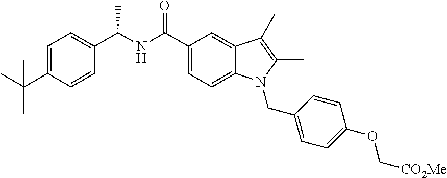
C1=C(C(C)(C)C)C=CC(C(NC(C2=CC=C3C(=C2)C(C)=C(C)N3CC2=CC=C(OC[CO2Me])C=C2)=O)C)=C1
